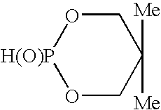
O1[H(O)P]OCC([Me])([Me])C1
